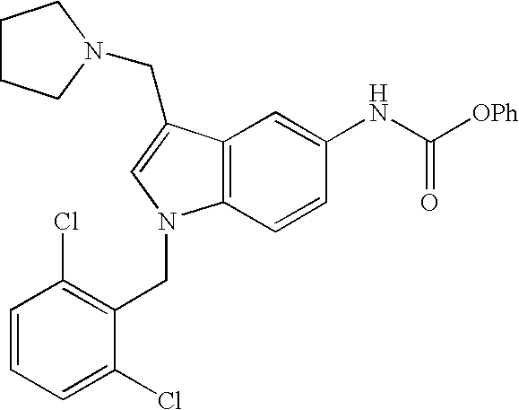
C12=C(C=CC(NC([OPh])=O)=C1)N(CC1=C(Cl)C=CC=C1Cl)C=C2CN1CCCC1
